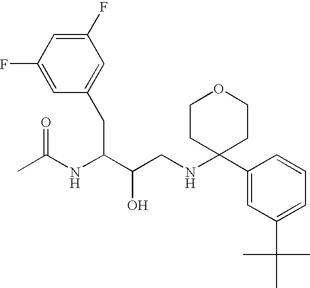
C1(F)=CC(CC(C(CNC2(C3=CC(C(C)(C)C)=CC=C3)CCOCC2)O)NC(C)=O)=CC(F)=C1
